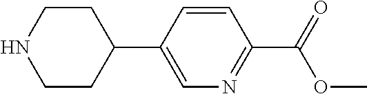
C1CC(C2=CN=C(C(=O)OC)C=C2)CCN1
